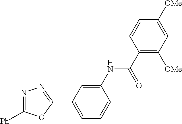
C1(C2=CC=CC(NC(C3=C([OMe])C=C([OMe])C=C3)=O)=C2)=NN=C([Ph])O1
